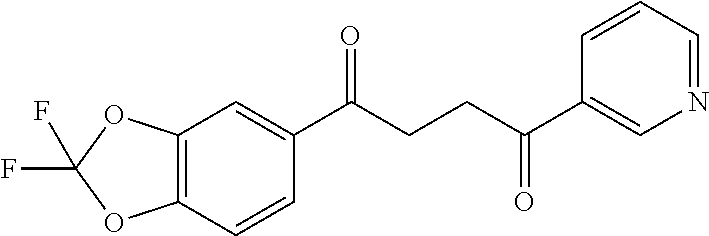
C12=C(C=CC(C(CCC(C3=CN=CC=C3)=O)=O)=C1)OC(F)(F)O2
